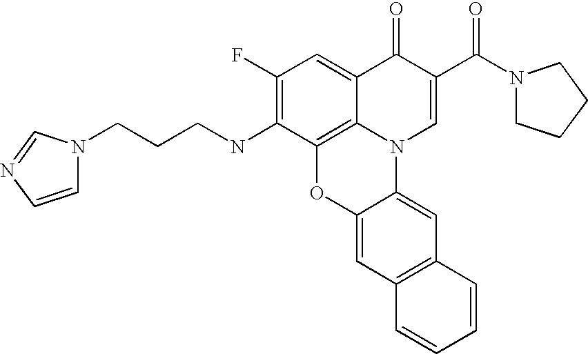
C1(F)=C(NCCCN2C=CN=C2)C2=C3C(=C1)C(=O)C(C(N1CCCC1)=O)=CN3C1=CC3=C(C=C1O2)C=CC=C3
